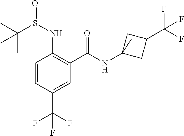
C1=CC(C(F)(F)F)=CC(C(=O)NC23CC(C(F)(F)F)(C2)C3)=C1NS(C(C)(C)C)=O
